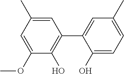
C1=C(C)C=C(OC)C(O)=C1C1=CC(C)=CC=C1O
